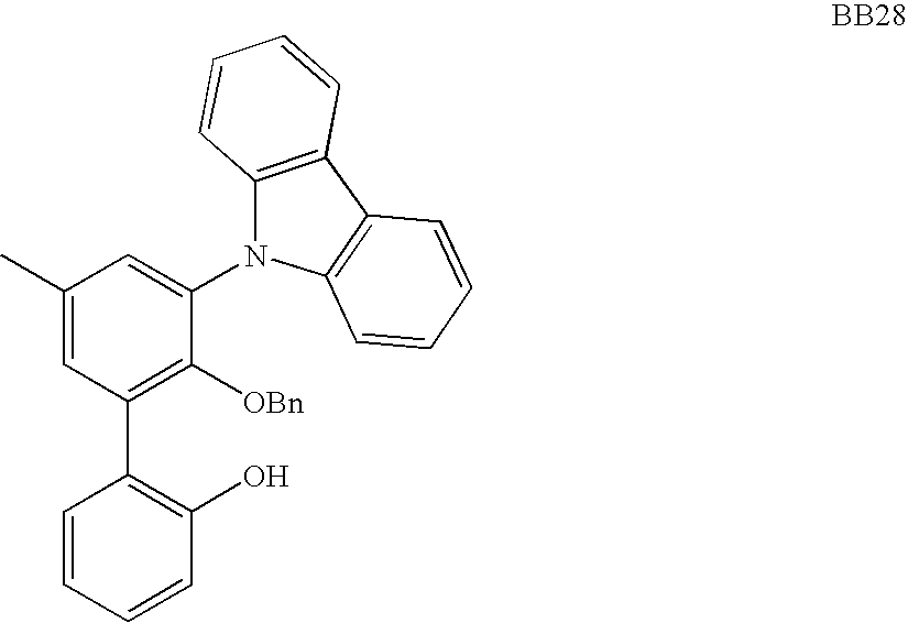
C1=CC=CC(O)=C1C1=C([OBn])C(N2C3=C(C4=C2C=CC=C4)C=CC=C3)=CC(C)=C1
